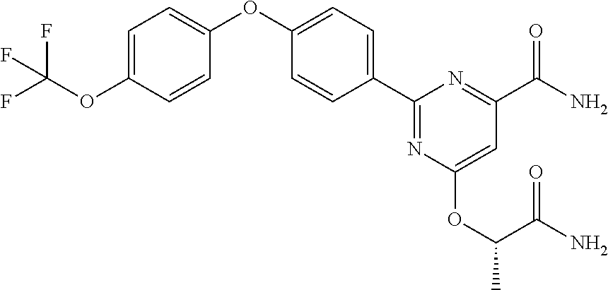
C1=C(OC(F)(F)F)C=CC(OC2=CC=C(C3=NC(OC(C)C(N)=O)=CC(C(N)=O)=N3)C=C2)=C1
